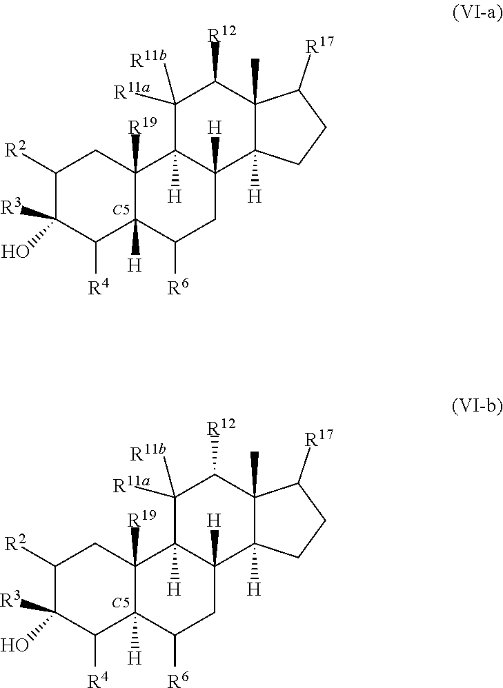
C1([R2])C(O)([R3])C([R4])C2([H])C([R19])(C1)C1([H])C([H])(CC2[R6])C2([H])C(C)(C([R12])C1([R11b])[R11a])C([R17])CC2.[C5].C1([R2])C(O)([R3])C([R4])C2([H])C([R19])(C1)C1([H])C([H])(CC2[R6])C2([H])C(C)(C([R12])C1([R11b])[R11a])C([R17])CC2.[C5]
